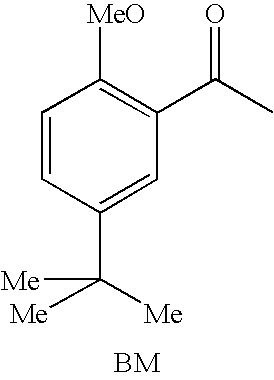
C1=CC(C([Me])([Me])[Me])=CC(C(C)=O)=C1[MeO].[BM]
